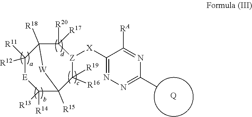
C1([R11])([R12])[E]C([R14])([R13])C2([R15])C([R16])([R19])[Z]([X]C3=NN=C(C)N=C3[RA])C([R20])([R17])C1([R18])[W]2.[Q]
